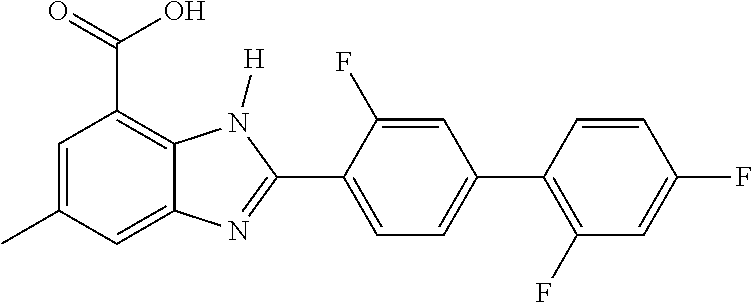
C1=C(C)C=C2C(=C1C(=O)O)N([H])C(C1=CC=C(C3=C(F)C=C(F)C=C3)C=C1F)=N2
